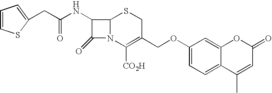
C(C(NC1C(=O)N2C1SCC(COC1=CC=C3C(=C1)OC(=O)C=C3C)=C2[CO2H])=O)C1=CC=CS1
